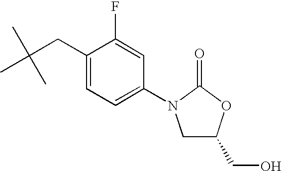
C1(F)=CC(N2CC(CO)OC2=O)=CC=C1CC(C)(C)C
